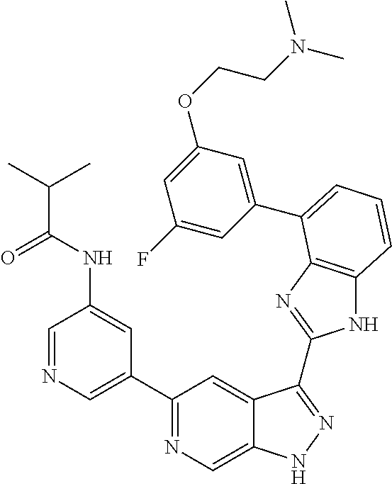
C1(C2=NC=C3C(=C2)C(C2=NC4=C(N2)C=CC=C4C2=CC(OCCN(C)C)=CC(F)=C2)=NN3)=CN=CC(NC(=O)C(C)C)=C1
